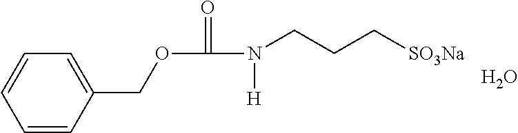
C1=CC=CC(COC(=O)N([H])CCC[SO3Na])=C1.O
